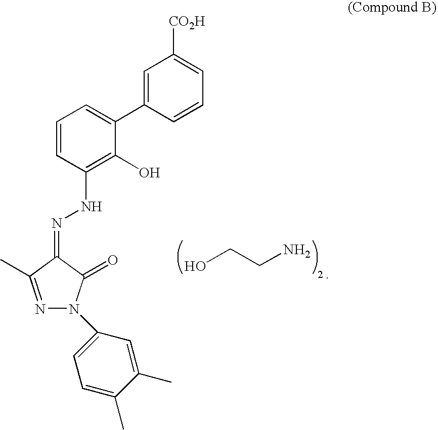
OCCN.C1=CC(NN=C2C(C)=NN(C3=CC=C(C)C(C)=C3)C2=O)=C(O)C(C2=CC([CO2H])=CC=C2)=C1
